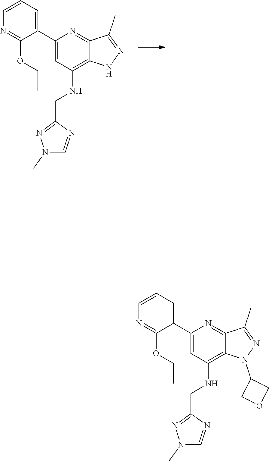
N1C2=C(NCC3=NN(C)C=N3)C=C(C3=CC=CN=C3OCC)N=C2C(C)=N1.N1(C2COC2)C2=C(NCC3=NN(C)C=N3)C=C(C3=CC=CN=C3OCC)N=C2C(C)=N1
